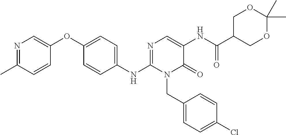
C1(NC2=NC=C(NC(=O)C3COC(C)(C)OC3)C(=O)N2CC2=CC=C(Cl)C=C2)=CC=C(OC2=CN=C(C)C=C2)C=C1
